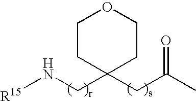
[R15]NCC1(CC(C)=O)CCOCC1
